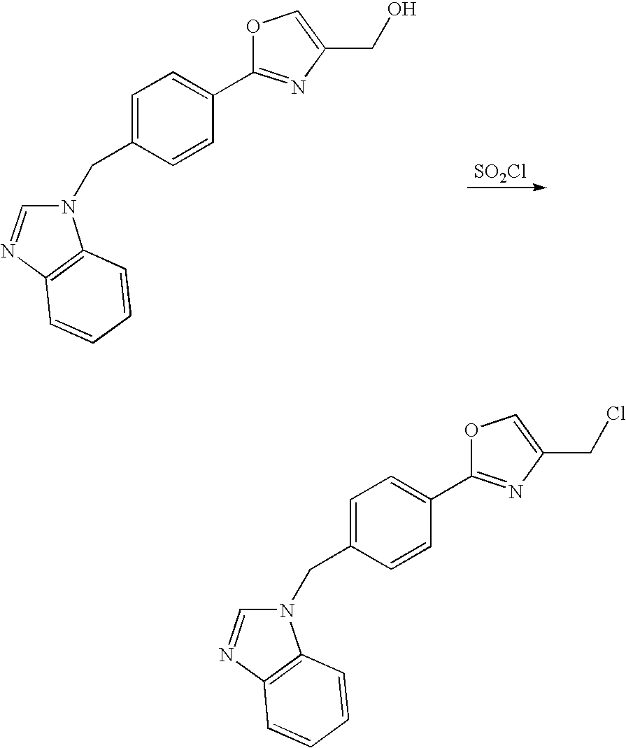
[SO2Cl].N1(CC2=CC=C(C3=NC(CO)=CO3)C=C2)C=NC2=C1C=CC=C2.N1(CC2=CC=C(C3=NC(CCl)=CO3)C=C2)C=NC2=C1C=CC=C2
